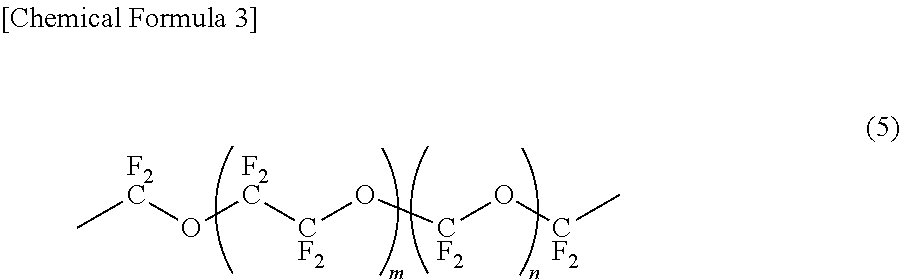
C[F2C]O[F2C][CF2]O[CF2]O[CF2]C
